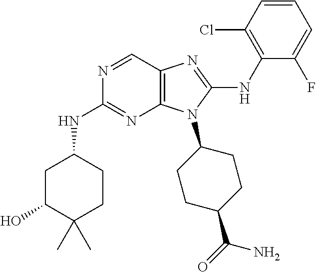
N1=CC2=C(N=C1NC1CC(O)C(C)(C)CC1)N(C1CCC(C(=O)N)CC1)C(NC1=C(Cl)C=CC=C1F)=N2
